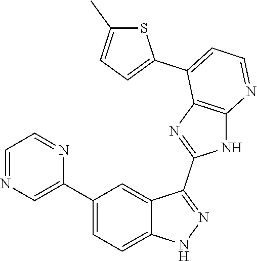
C1(C2=CC=C3C(=C2)C(C2=NC4=C(N2)N=CC=C4C2=CC=C(C)S2)=NN3)=CN=CC=N1
